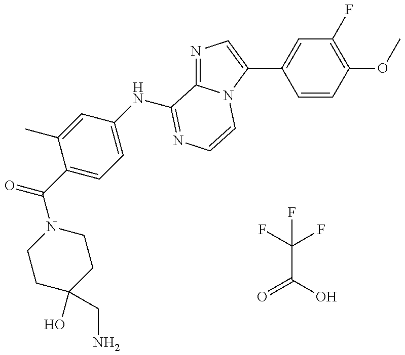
C1=CC(OC)=C(F)C=C1C1=CN=C2N1C=CN=C2NC1=CC=C(C(N2CCC(O)(CN)CC2)=O)C(C)=C1.FC(F)(C(O)=O)F
